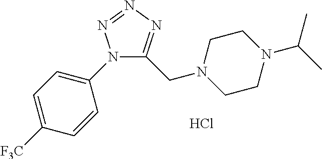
N1(C2=CC=C([F3C])C=C2)C(CN2CCN(C(C)C)CC2)=NN=N1.Cl
